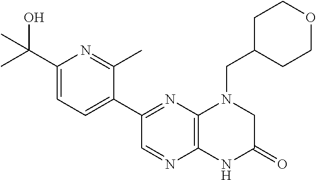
C1(C2=NC3=C(N=C2)NC(=O)CN3CC2CCOCC2)=CC=C(C(C)(O)C)N=C1C
